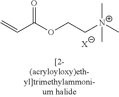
C=CC(OCC[N+](C)(C)C)=O.[X]
